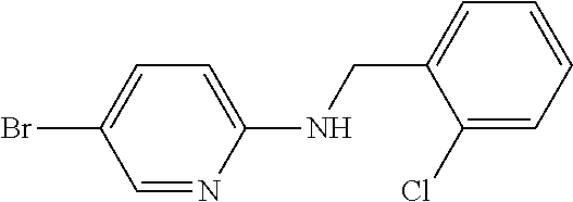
BrC1=CC=C(NCC2=CC=CC=C2Cl)N=C1
